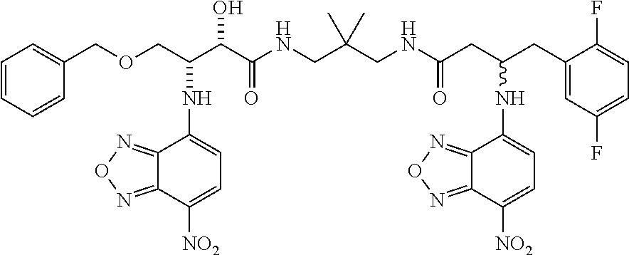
C(C(C(C(NCC(CNC(CC(CC1=CC(F)=CC=C1F)NC1=CC=C([NO2])C2=NON=C12)=O)(C)C)=O)O)NC1=CC=C([NO2])C2=NON=C12)OCC1=CC=CC=C1
